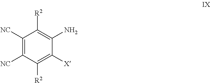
C1([NC])=C([NC])C([R2])=C([X])C(N)=C1[R2]
